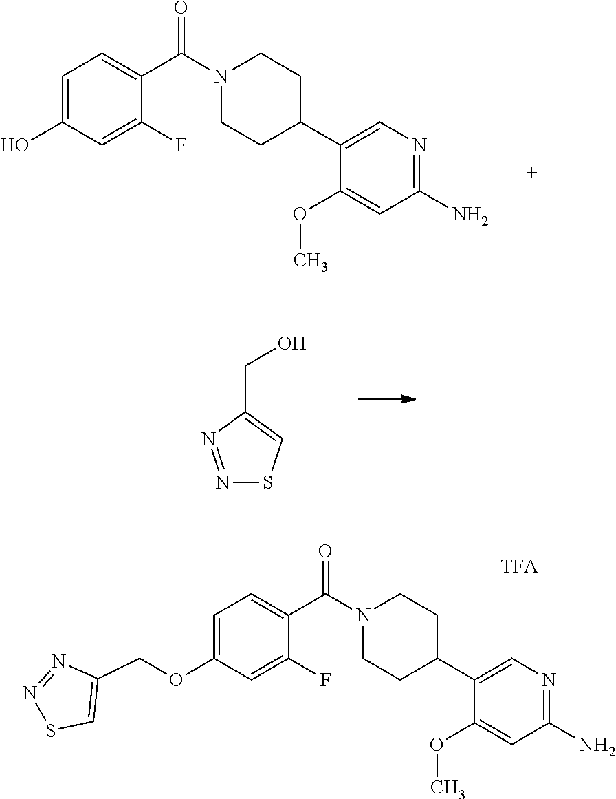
COC1=CC(N)=NC=C1C1CCN(C(C2=CC=C(O)C=C2F)=O)CC1.COC1=CC(N)=NC=C1C1CCN(C(C2=CC=C(OCC3=CSN=N3)C=C2F)=O)CC1.OCC1=CSN=N1
